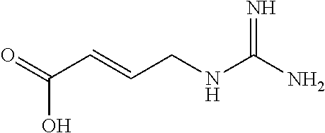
C(C=CCNC(N)=N)(O)=O
